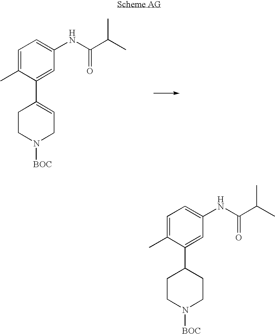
C1=C(C)C(C2=CCN([BOC])CC2)=CC(NC(C(C)C)=O)=C1.C1=C(C)C(C2CCN([BOC])CC2)=CC(NC(C(C)C)=O)=C1
